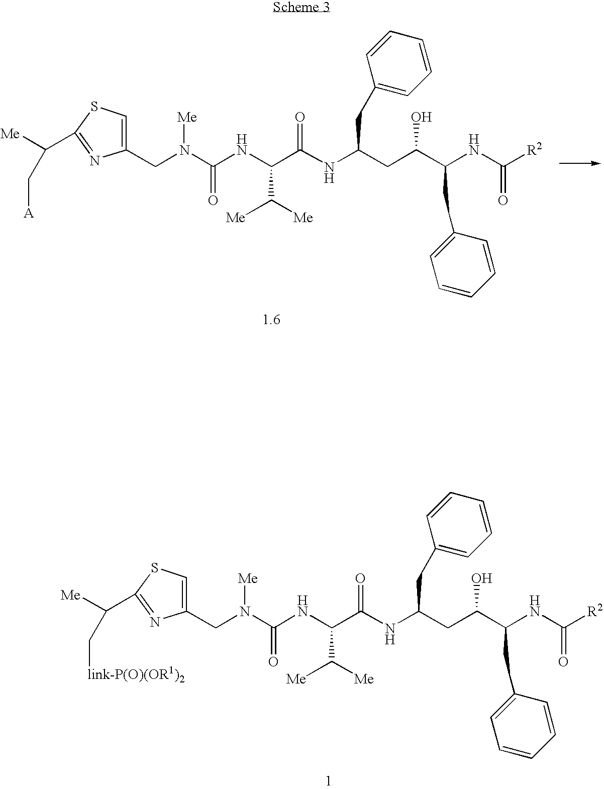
C1(CC(NC(C(NC(N([Me])CC2=CSC(C([Me])C[link-P(O)(OR1)2])=N2)=O)C([Me])[Me])=O)CC(C(NC([R2])=O)CC2=CC=CC=C2)O)=CC=CC=C1.C1(CC(NC(C(NC(N([Me])CC2=CSC(C([Me])C[A])=N2)=O)C([Me])[Me])=O)CC(C(NC([R2])=O)CC2=CC=CC=C2)O)=CC=CC=C1
